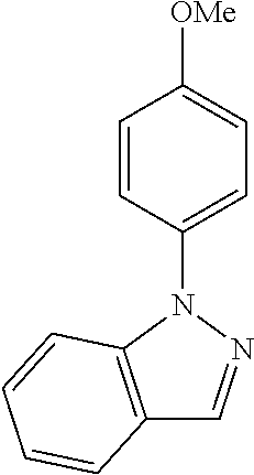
C1=CC(N2C3=C(C=N2)C=CC=C3)=CC=C1[OMe]
